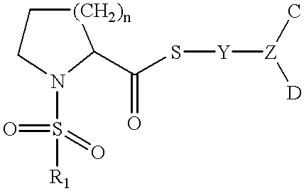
C1CN(S(=O)(=O)[R1])C(C(S[Y][Z]([D])C)=O)[(CH2)n]1
